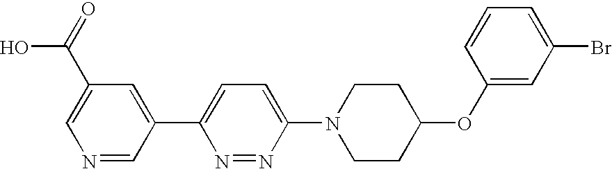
N1=CC(C2=CC=C(N3CCC(OC4=CC(Br)=CC=C4)CC3)N=N2)=CC(C(=O)O)=C1
